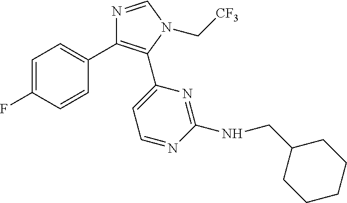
C1=C(F)C=CC(C2=C(C3=CC=NC(NCC4CCCCC4)=N3)N(C[CF3])C=N2)=C1
